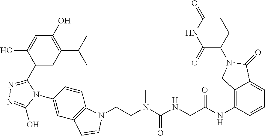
C1(C2=NN=C(O)N2C2=CC3=C(C=C2)N(CCN(C(NCC(NC2=C4C(=CC=C2)C(=O)N(C2CCC(=O)NC2=O)C4)=O)=O)C)C=C3)=CC(C(C)C)=C(O)C=C1O
